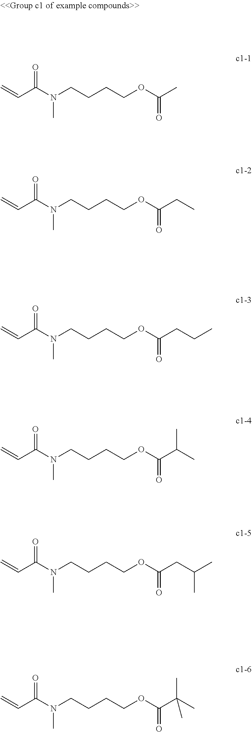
C=CC(N(CCCCOC(C)=O)C)=O.C=CC(N(CCCCOC(CC)=O)C)=O.C=CC(N(CCCCOC(CCC)=O)C)=O.C=CC(N(CCCCOC(C(C)C)=O)C)=O.C=CC(N(CCCCOC(CC(C)C)=O)C)=O.C=CC(N(CCCCOC(C(C)(C)C)=O)C)=O
